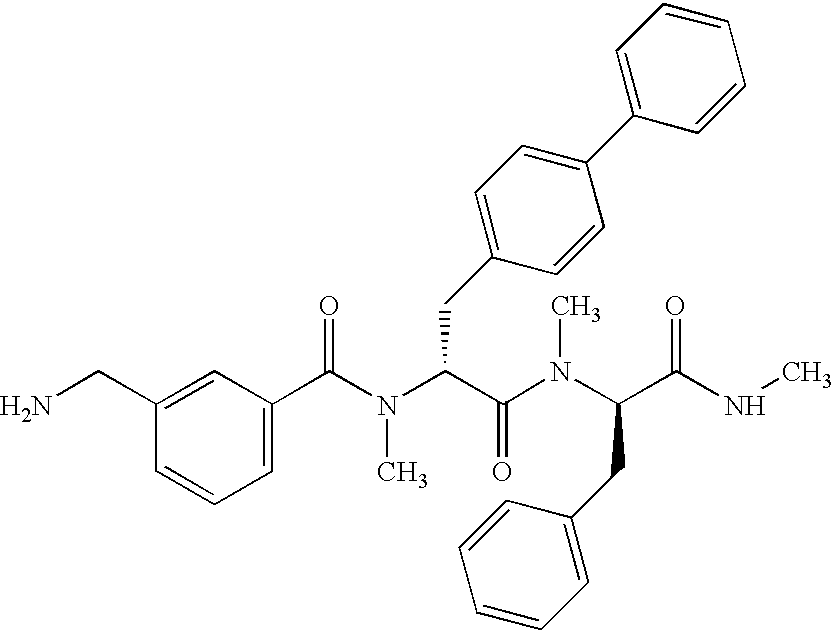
C1(CN)=CC(C(=O)N(C(C(N(C)C(C(=O)NC)CC2=CC=CC=C2)=O)CC2=CC=C(C3=CC=CC=C3)C=C2)C)=CC=C1
